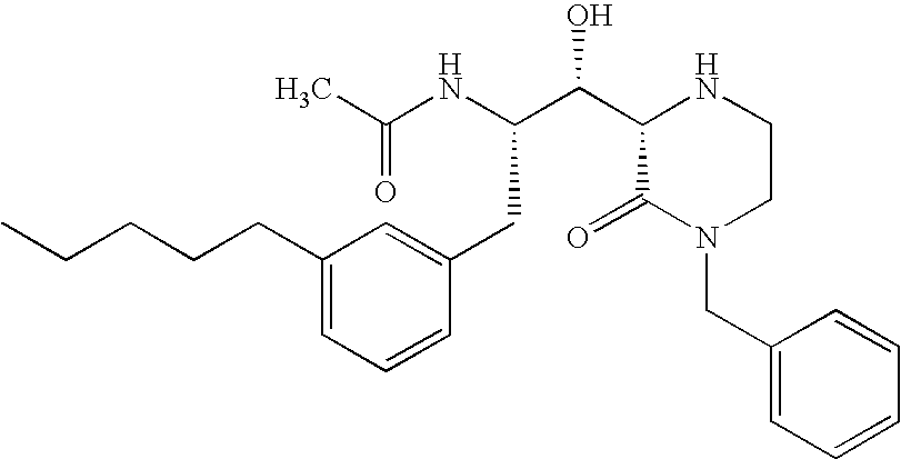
C(NC(CC1=CC(CCCCC)=CC=C1)C(C1C(=O)N(CC2=CC=CC=C2)CCN1)O)(=O)C
